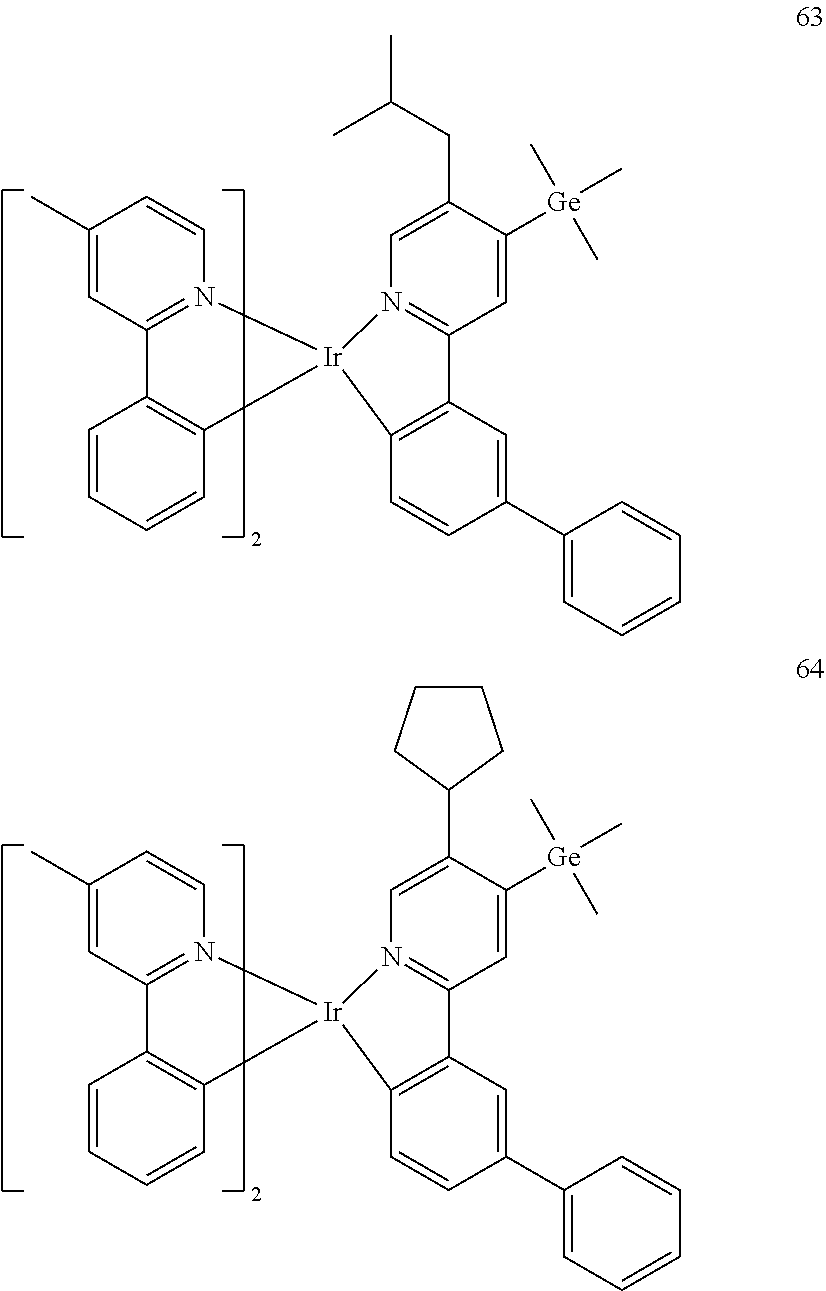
C1(C)=CC2=N(C=C1)[Ir]1(C3=C2C=CC=C3)N2=C(C=C([Ge](C)(C)C)C(CC(C)C)=C2)C2=C1C=CC(C1=CC=CC=C1)=C2.C1(C)=CC2=N(C=C1)[Ir]1(C3=C2C=CC=C3)N2=C(C=C([Ge](C)(C)C)C(C3CCCC3)=C2)C2=C1C=CC(C1=CC=CC=C1)=C2
